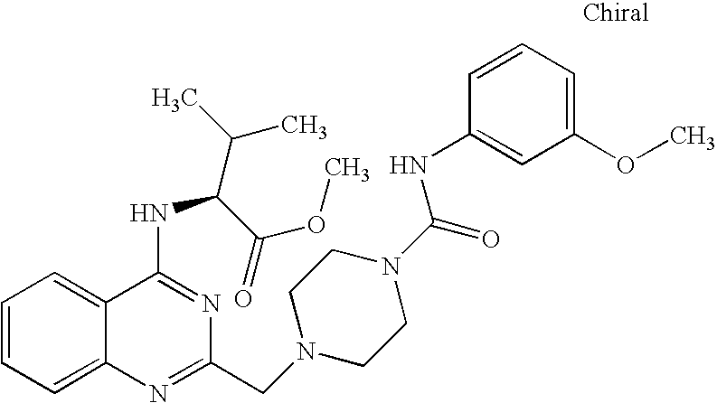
C1=CC=C2C(=C1)C(NC(C(C)C)C(OC)=O)=NC(CN1CCN(C(=O)NC3=CC(OC)=CC=C3)CC1)=N2
